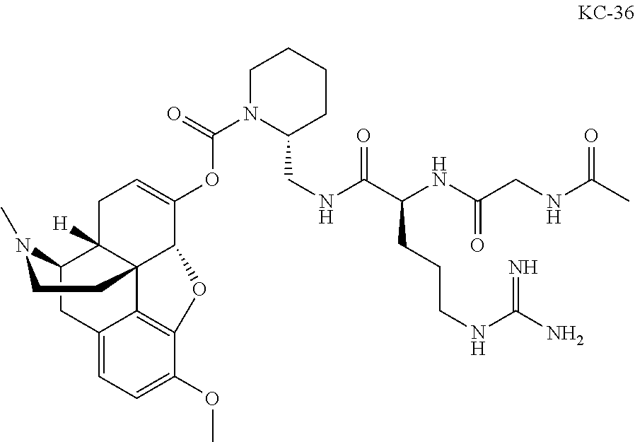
C12=CC=C(OC)C3=C1C14C([H])(C(C2)N(C)CC1)CC=C(OC(N1C(CNC(C(NC(=O)CNC(C)=O)CCCNC(=N)N)=O)CCCC1)=O)C4O3
